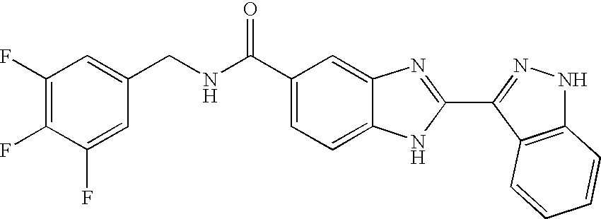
C1(C(NCC2=CC(F)=C(F)C(F)=C2)=O)=CC=C2C(=C1)N=C(C1=NNC3=C1C=CC=C3)N2
